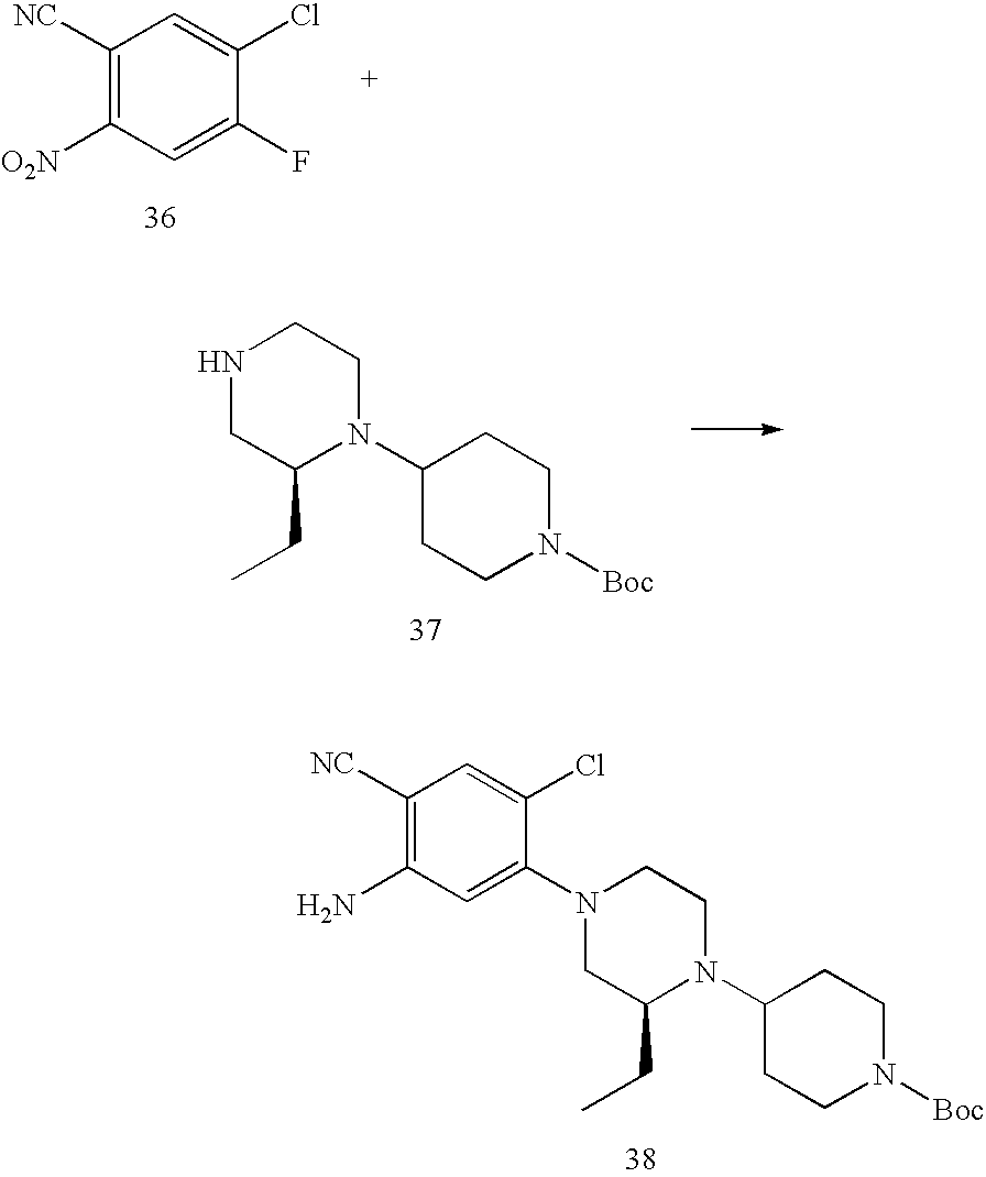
C1([NC])=C([O2N])C=C(F)C(Cl)=C1.N1CC(CC)N(C2CCN([Boc])CC2)CC1.C1([NC])=C(N)C=C(N2CC(CC)N(C3CCN([Boc])CC3)CC2)C(Cl)=C1
